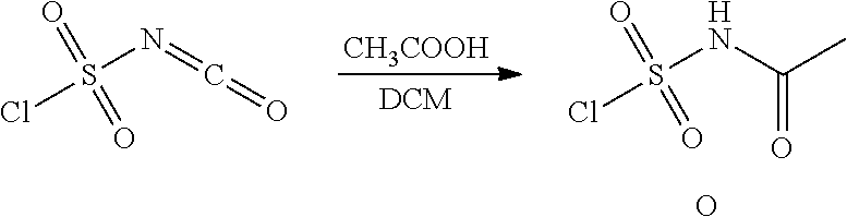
[CH3COOH].S(Cl)(N=C=O)(=O)=O.S(Cl)(NC(C)=O)(=O)=O.O
